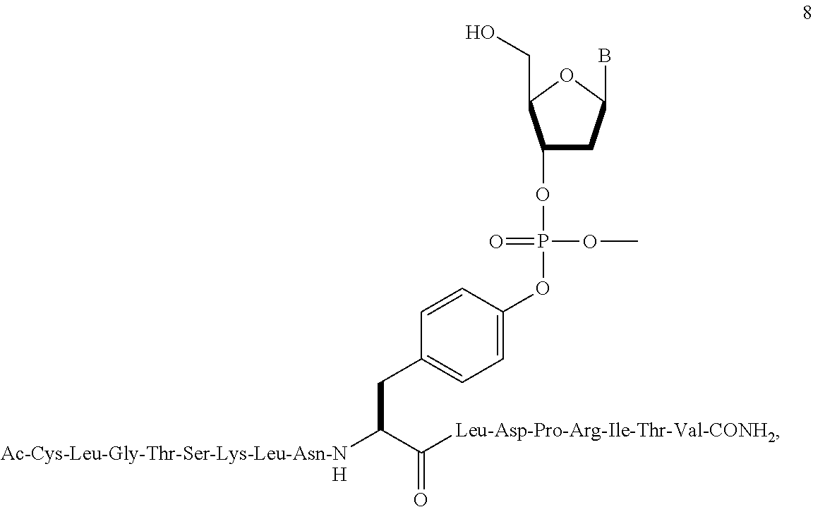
C1(OP(OC)(=O)OC2=CC=C(CC([Ac-Cys-Leu-Gly-Thr-Ser-Lys-Leu-Asn-NH])C([Leu-Asp-Pro-Arg-Ile-Thr-Val-CONH2])=O)C=C2)CC(B)OC1CO
